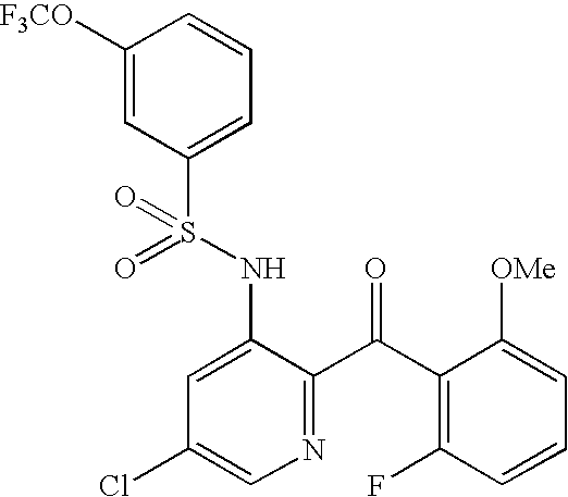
C1([F3CO])=CC(S(NC2=CC(Cl)=CN=C2C(C2=C(F)C=CC=C2[OMe])=O)(=O)=O)=CC=C1
